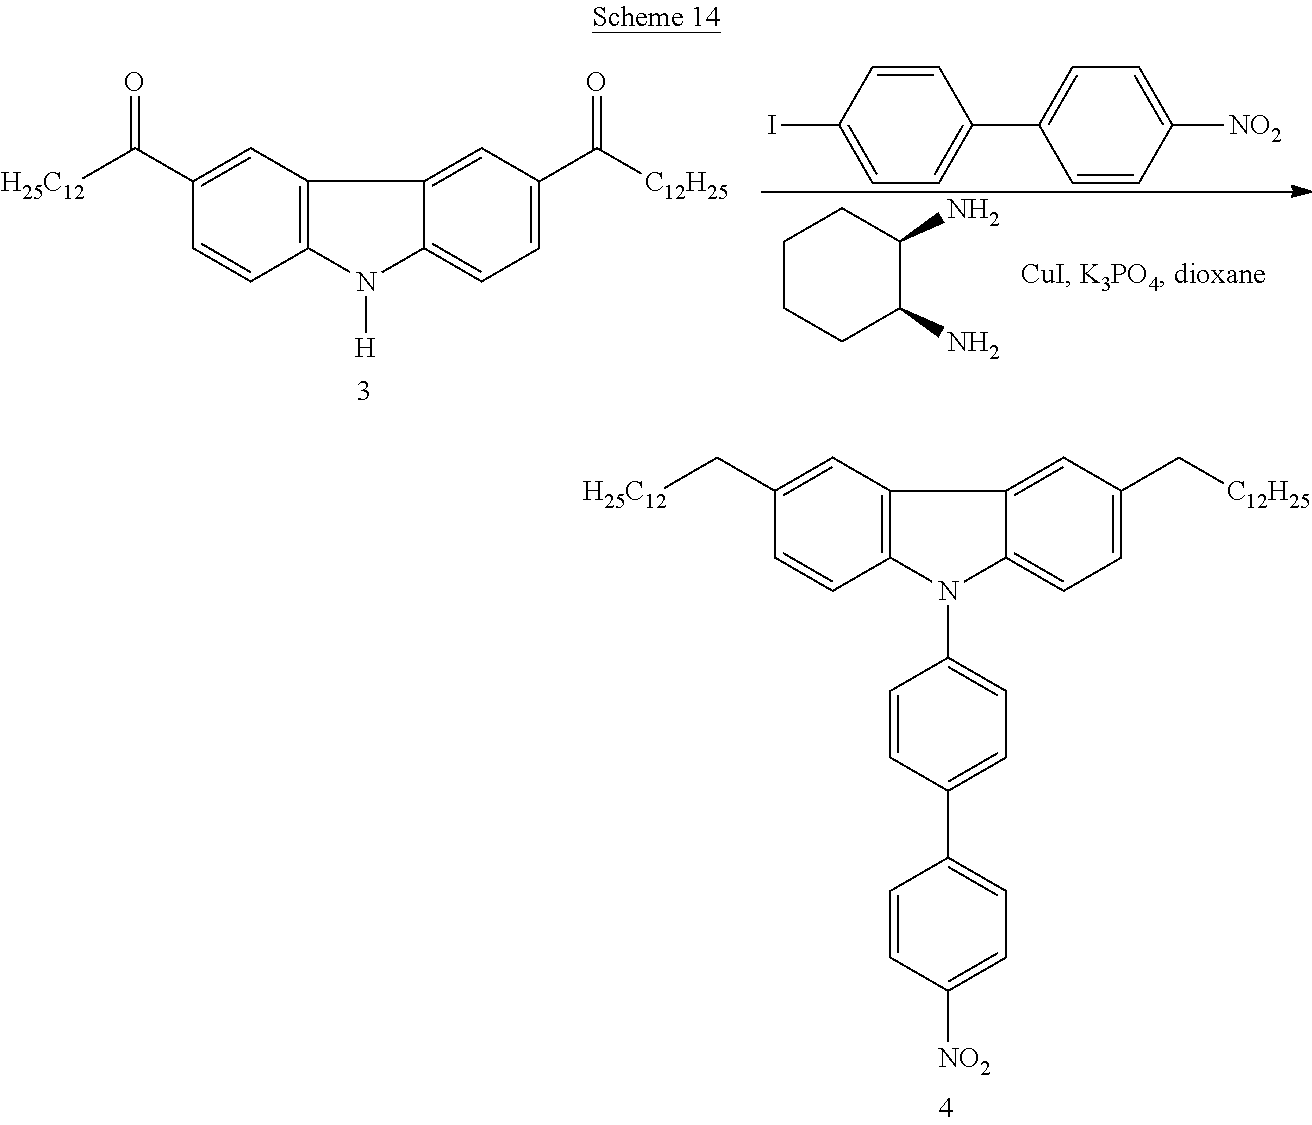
C1=C(C[H25C12])C=CC2=C1C1=CC(C[C12H25])=CC=C1N2C1=CC=C(C2=CC=C([NO2])C=C2)C=C1.C1=C(C([H25C12])=O)C=CC2=C1C1=CC(C([C12H25])=O)=CC=C1N2[H].C1CCC(N)C(N)C1.C1=CC(I)=CC=C1C1=CC=C([NO2])C=C1
